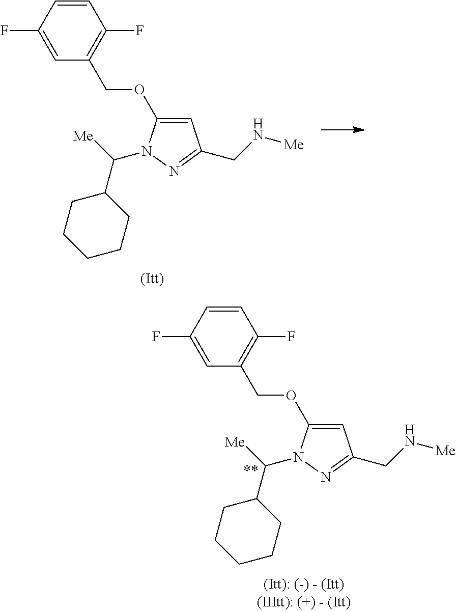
C1=C(OCC2=C(F)C=CC(F)=C2)N(C([Me])C2CCCCC2)N=C1CN[Me].C1=C(OCC2=C(F)C=CC(F)=C2)N(C([Me])C2CCCCC2)N=C1CN[Me]
